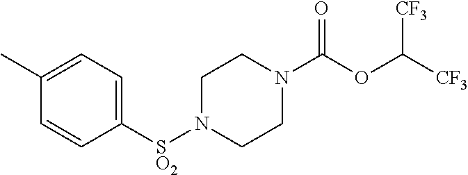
C1(C)=CC=C([SO2]N2CCN(C(OC([CF3])[CF3])=O)CC2)C=C1
